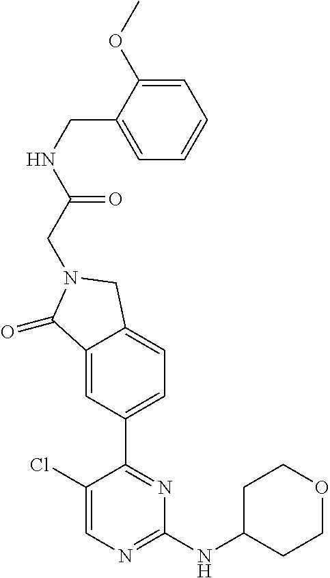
C1(Cl)=CN=C(NC2CCOCC2)N=C1C1=CC=C2C(=C1)C(=O)N(CC(NCC1=CC=CC=C1OC)=O)C2
